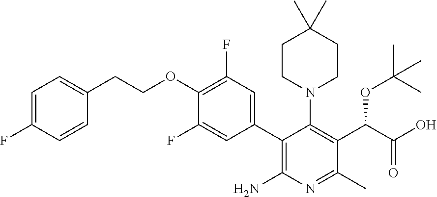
C1=C(F)C=CC(CCOC2=C(F)C=C(C3=C(N)N=C(C)C(C(OC(C)(C)C)C(O)=O)=C3N3CCC(C)(C)CC3)C=C2F)=C1
